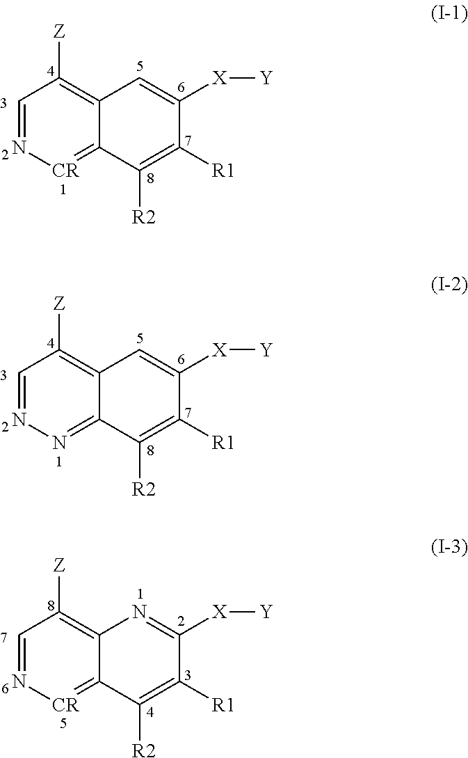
C1=N[CR]=C2C(=C1[Z])C=C([X][Y])C([R1])=C2[R2].C1=NN=C2C(=C1[Z])C=C([X][Y])C([R1])=C2[R2].C1=N[CR]=C2C(=C1[Z])N=C([X][Y])C([R1])=C2[R2]
